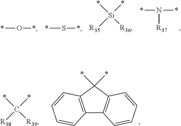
N([R37])(*)*.*O*.*S*.[Si](*)(*)([R35])[R36].C12=C(C(*)(*)C3=C1C=CC=C3)C=CC=C2.C(*)(*)([R38])[R39]
